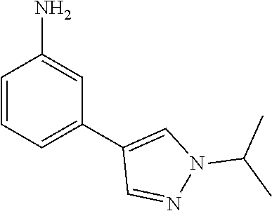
C1=CC=C(C2=CN(C(C)C)N=C2)C=C1N
